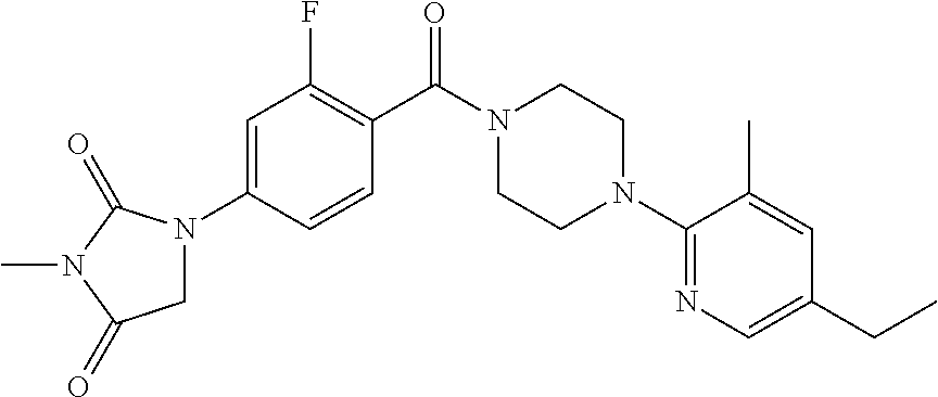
C1=C(N2CC(=O)N(C)C2=O)C=CC(C(N2CCN(C3=NC=C(CC)C=C3C)CC2)=O)=C1F
